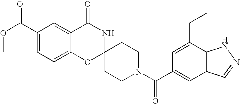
C1(C(=O)OC)=CC=C2C(=C1)C(=O)NC1(O2)CCN(C(=O)C2=CC3=C(C(CC)=C2)NN=C3)CC1
